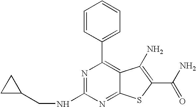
C1=CC(C2=C3C(=NC(NCC4CC4)=N2)SC(C(N)=O)=C3N)=CC=C1
